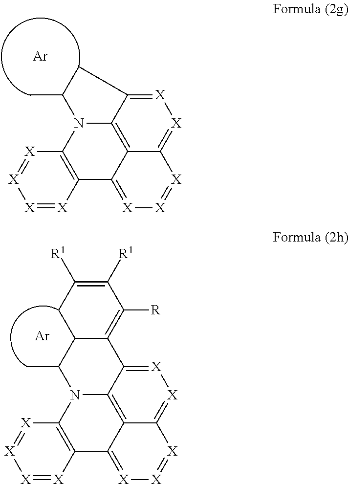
[X]1=[X]C2=C([X]=[X]1)N1C3=C4C2=[X][X]=[X]C4=[X][X]=C3CC1C.[Ar].[X]1=[X]C2=C([X]=[X]1)N1C3=C4C2=[X][X]=[X]C4=[X][X]=C3C2=C([R])C([R1])=C([R1])CC2C1C.[Ar]
